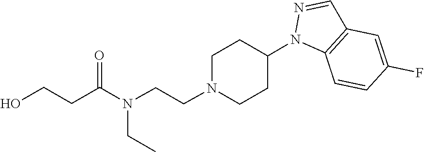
C1CN(CCN(C(=O)CCO)CC)CCC1N1N=CC2=C1C=CC(F)=C2
